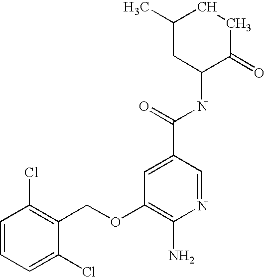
C1(Cl)=CC=CC(Cl)=C1COC1=C(N)N=CC(C(=O)NC2C(=O)CCC(C)C2)=C1
